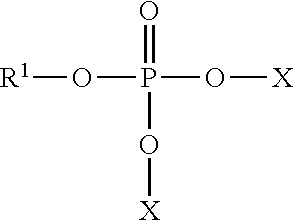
[R1]OP(=O)(O[X])O[X]
